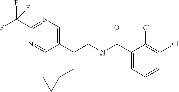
C1(C(F)(F)F)=NC=C(C(CNC(C2=CC=CC(Cl)=C2Cl)=O)CC2CC2)C=N1
